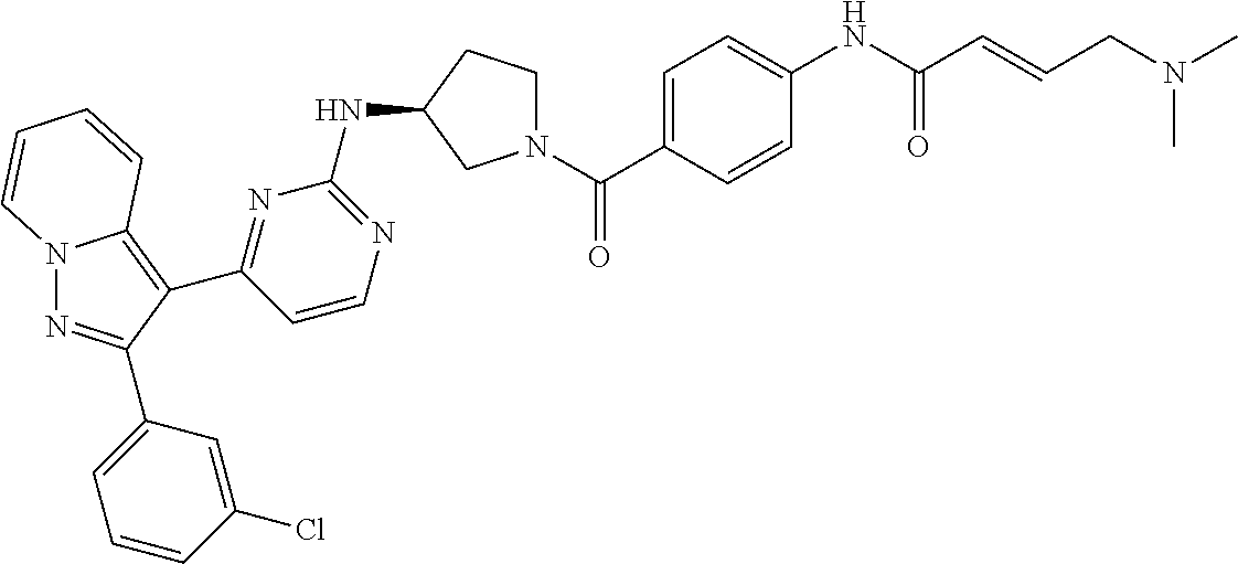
N12N=C(C3=CC=CC(Cl)=C3)C(C3=NC(NC4CCN(C(=O)C5=CC=C(NC(=O)C=CCN(C)C)C=C5)C4)=NC=C3)=C1C=CC=C2
